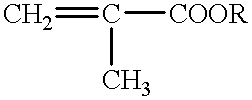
C=C([COOR])C
